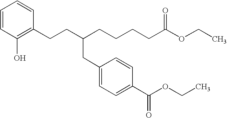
C1=CC(CCC(CC2=CC=C(C(=O)OCC)C=C2)CCCCC(OCC)=O)=C(O)C=C1
